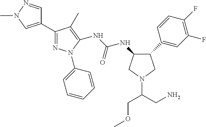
C1(NC(NC2=C(C)C(C3=CN(C)N=C3)=NN2C2=CC=CC=C2)=O)C(C2=CC(F)=C(F)C=C2)CN(C(CN)COC)C1
